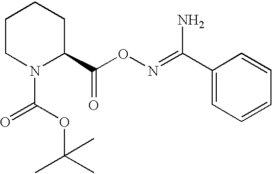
C(C1CCCCN1C(OC(C)(C)C)=O)(ON=C(C1=CC=CC=C1)N)=O
